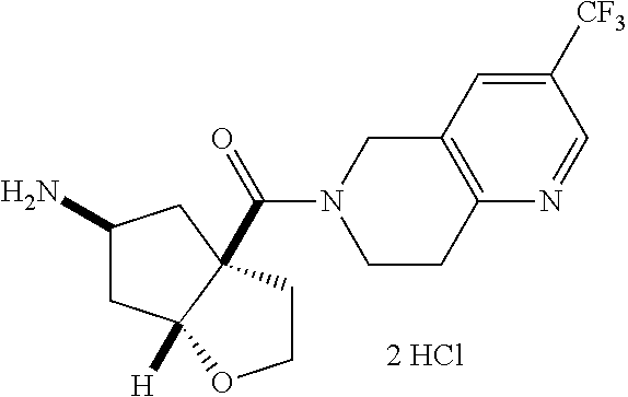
C1(N)CC2([H])C(C(=O)N3CCC4=C(C3)C=C([CF3])C=N4)(C1)CCO2
